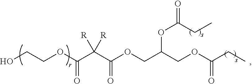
OCCOC(C(C(OCC(COC(CC)=O)OC(CC)=O)=O)([R])[R])=O
